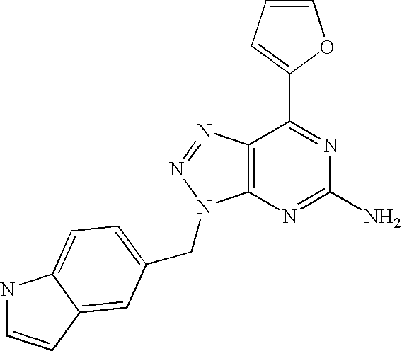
C1=CC=C(C2=NC(N)=NC3=C2N=NN3CC2=CC=C3NC=CC3=C2)O1
